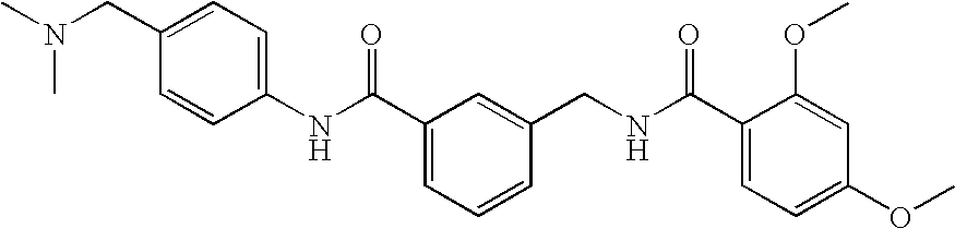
C1(NC(C2=CC=CC(CNC(C3=CC=C(OC)C=C3OC)=O)=C2)=O)=CC=C(CN(C)C)C=C1
